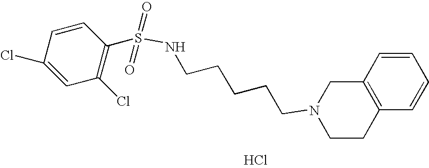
Cl.C(CCCCN1CCC2=C(C1)C=CC=C2)NS(=O)(=O)C1=C(Cl)C=C(Cl)C=C1
